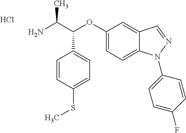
C1=C(SC)C=CC(C(C(N)C)OC2=CC=C3C(=C2)C=NN3C2=CC=C(F)C=C2)=C1.Cl
